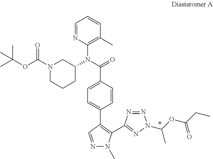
C1=NC(N(C(C2=CC=C(C3=C(C4=NN(C(OC(CC)=O)C)N=N4)N(C)N=C3)C=C2)=O)C2CN(C(OC(C)(C)C)=O)CCC2)=C(C)C=C1
